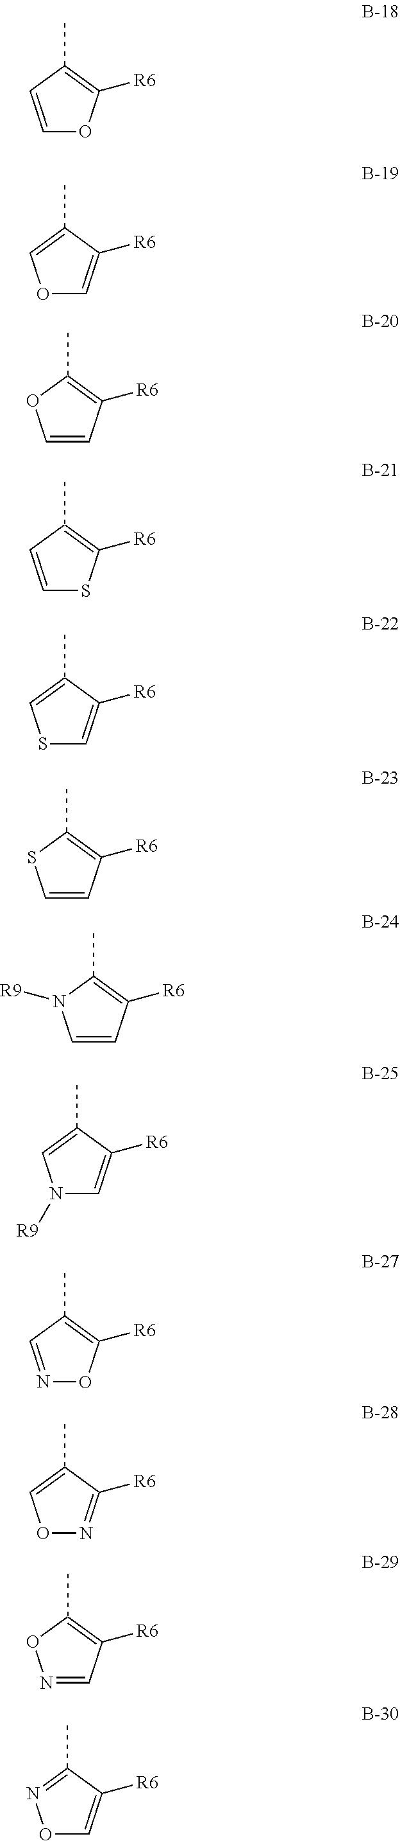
C1(C)=C([R6])OC=C1.C1(C)=COC=C1[R6].C1(C)=C([R6])C=CO1.C1(C)=C([R6])SC=C1.C1(C)=CSC=C1[R6].C1(C)=C([R6])C=CS1.C1(C)=C([R6])C=CN1[R9].C1(C)=C([R6])ON=C1.C1(C)=CON=C1[R6].C1(C)=C([R6])C=NO1.C1(C)=NOC=C1[R6].C1(C)=CN([R9])C=C1[R6]
